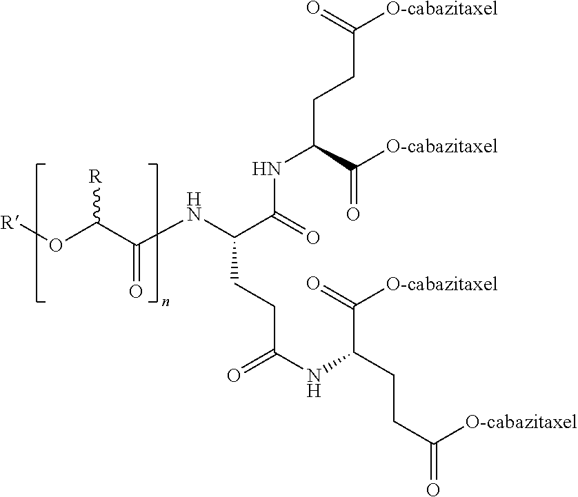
[R]OC(C(NC(C(NC(C(=O)[O-cabazitaxel])CCC(=O)[O-cabazitaxel])=O)CCC(NC(C([O-cabazitaxel])=O)CCC(=O)[O-cabazitaxel])=O)=O)[R]
